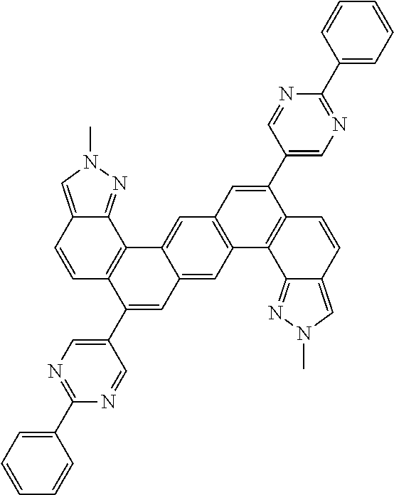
C1=CC2=CN(C)N=C2C2=C1C(C1=CN=C(C3=CC=CC=C3)N=C1)=CC1=CC3=C(C=C21)C=C(C1=CN=C(C2=CC=CC=C2)N=C1)C1=C3C2=NN(C)C=C2C=C1
